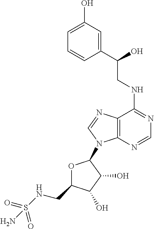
N(C1=NC=NC2=C1N=CN2C1OC(CNS(=O)(=O)N)C(O)C1O)CC(C1=CC(O)=CC=C1)O
